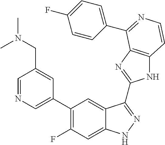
C1=C(C2=C(F)C=C3C(=C2)C(C2=NC4=C(N2)C=CN=C4C2=CC=C(F)C=C2)=NN3)C=C(CN(C)C)C=N1
